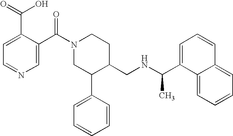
C1(C(N2CC(C3=CC=CC=C3)C(CNC(C3=CC=CC4=CC=CC=C34)C)CC2)=O)=CN=CC=C1C(=O)O
